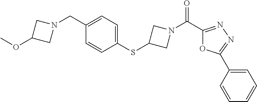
N1(CC2=CC=C(SC3CN(C(C4=NN=C(C5=CC=CC=C5)O4)=O)C3)C=C2)CC(OC)C1
